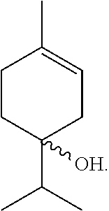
C1CC(C(C)C)([OH])CC=C1C
